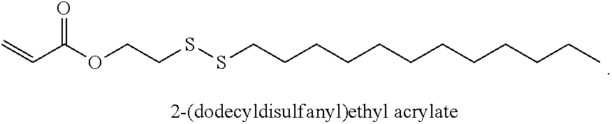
C=CC(OCCSSCCCCCCCCCCCC)=O
